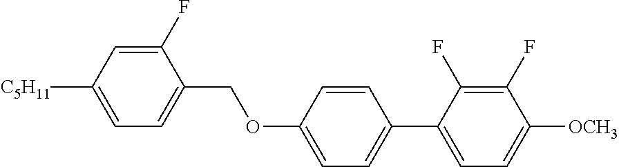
C1(F)=CC([C5H11])=CC=C1COC1=CC=C(C2=CC=C([OCH3])C(F)=C2F)C=C1
